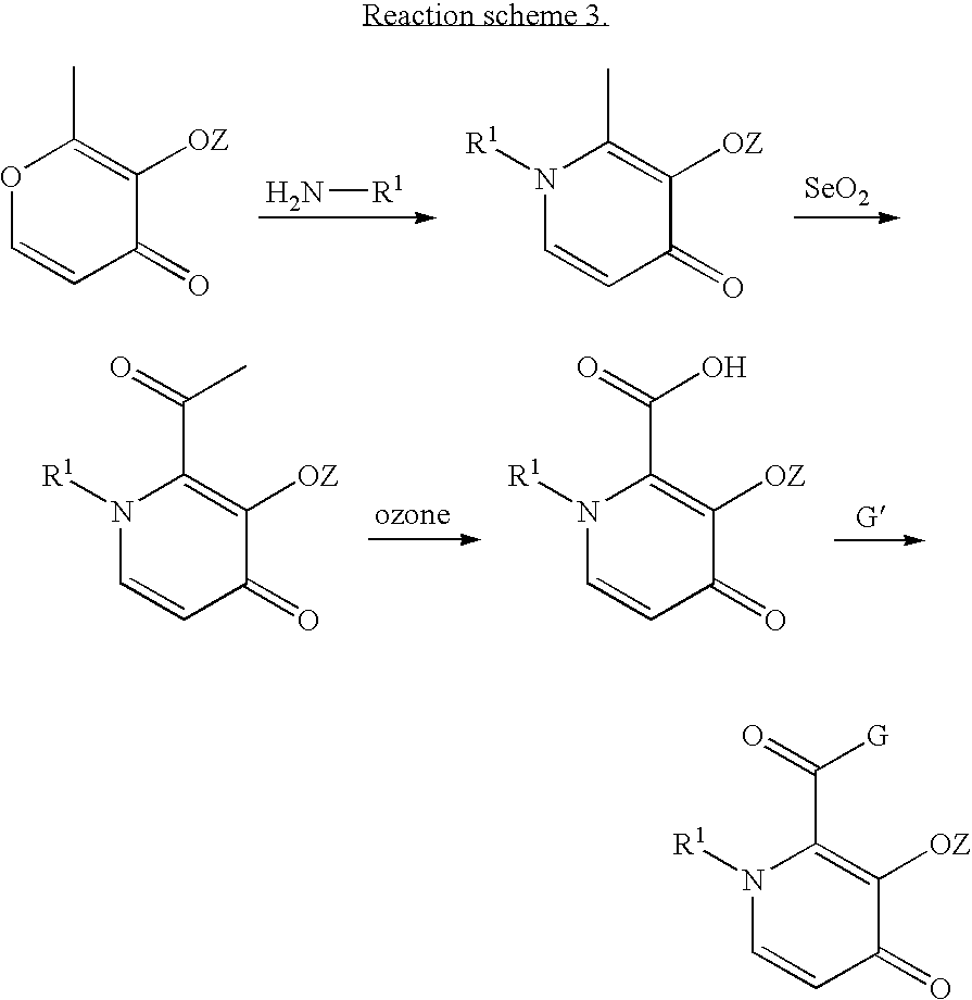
O1C=CC(=O)C([OZ])=C1C.N[R1].N1([R1])C=CC(=O)C([OZ])=C1C.[SeO2].N1([R1])C=CC(=O)C([OZ])=C1C(=O)C.N1([R1])C=CC(=O)C([OZ])=C1C(=O)O.N1([R1])C=CC(=O)C([OZ])=C1C(=O)[G]
